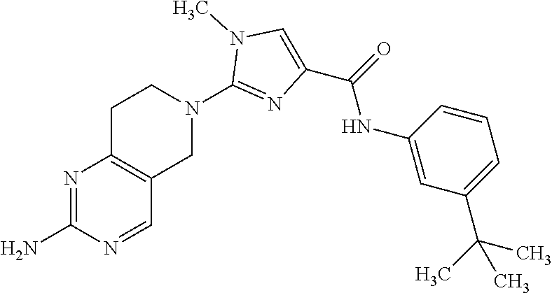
N1=C(N)N=CC2=C1CCN(C1=NC(C(=O)NC3=CC(C(C)(C)C)=CC=C3)=CN1C)C2
